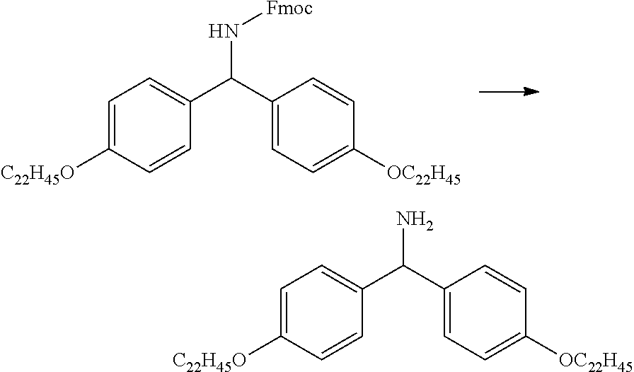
C1=C([C22H45O])C=CC(C(C2=CC=C([OC22H45])C=C2)N[Fmoc])=C1.C1=C([C22H45O])C=CC(C(C2=CC=C([OC22H45])C=C2)N)=C1
